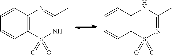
C12=C(C=CC=C1)N=C(C)NS2(=O)=O.C12=C(C=CC=C1)NC(C)=NS2(=O)=O
